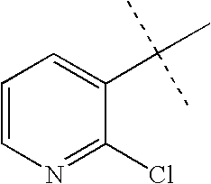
C1=CN=C(Cl)C(C(C)(C)C)=C1
